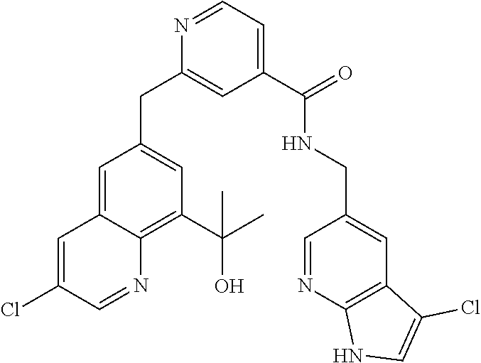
C1=C2C(=C(C(O)(C)C)C=C1CC1=CC(C(NCC3=CC4=C(N=C3)NC=C4Cl)=O)=CC=N1)N=CC(Cl)=C2
